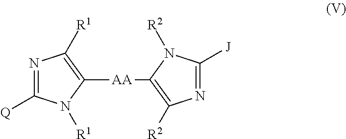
N1=C([Q])N([R1])C([AA]C2=C([R2])N=C([J])N2[R2])=C1[R1]
